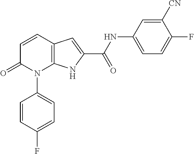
C12=C(C=CC(=O)N1C1=CC=C(F)C=C1)C=C(C(NC1=CC=C(F)C([CN])=C1)=O)N2
